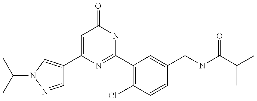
C1(C2=CN(C(C)C)N=C2)=CC(=O)NC(C2=C(Cl)C=CC(CNC(C(C)C)=O)=C2)=N1
